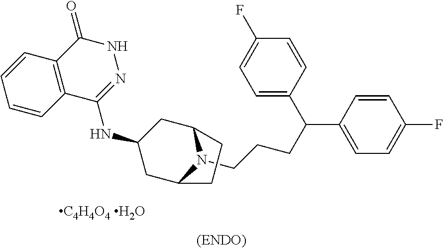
C12=C(C(NC3CC4N(CCCC(C5=CC=C(F)C=C5)C5=CC=C(F)C=C5)C(C3)CC4)=NNC1=O)C=CC=C2
